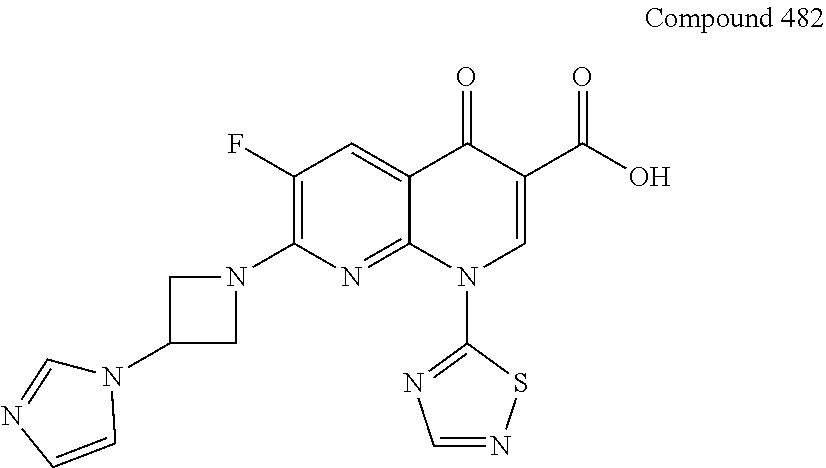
C1(F)=C(N2CC(N3C=NC=C3)C2)N=C2C(=C1)C(=O)C(C(O)=O)=CN2C1=NC=NS1
